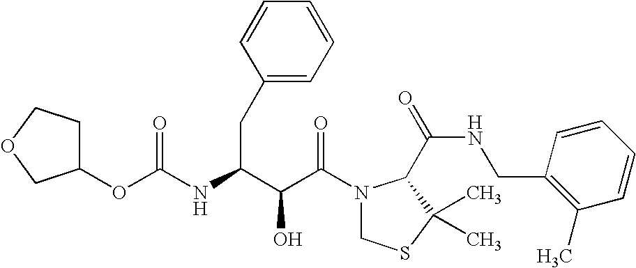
O(C(NC(C(C(N1CSC(C)(C)C1C(NCC1=C(C)C=CC=C1)=O)=O)O)CC1=CC=CC=C1)=O)C1CCOC1
